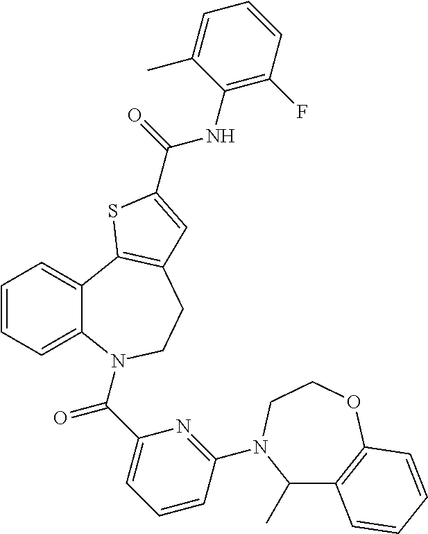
C1=CC=C2C(=C1)C1=C(CCN2C(C2=CC=CC(N3C(C)C4=C(OCC3)C=CC=C4)=N2)=O)C=C(C(=O)NC2=C(F)C=CC=C2C)S1
